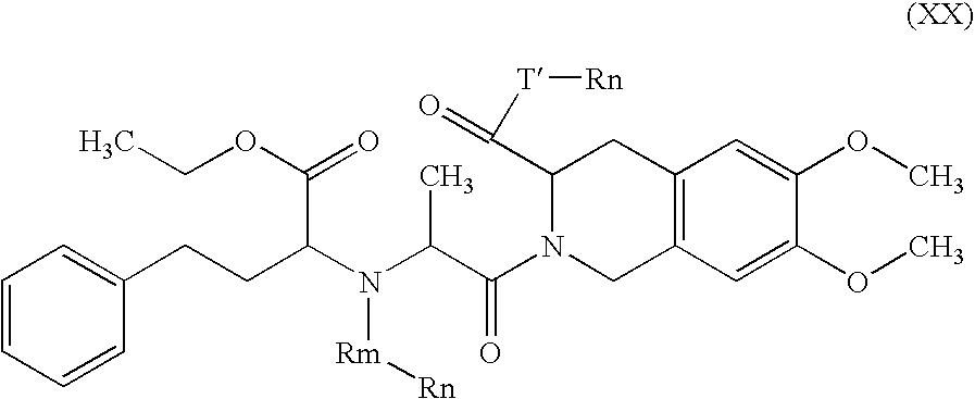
N(C(CCC1=CC=CC=C1)C(=O)OCC)([Rm][Rn])C(C(N1CC2=C(CC1C([T][Rn])=O)C=C(OC)C(OC)=C2)=O)C
